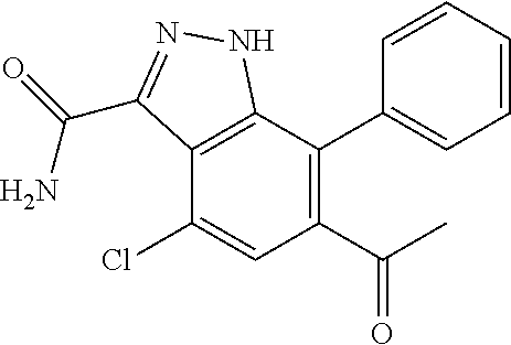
C12=C(C(C3=CC=CC=C3)=C(C(C)=O)C=C1Cl)NN=C2C(N)=O
